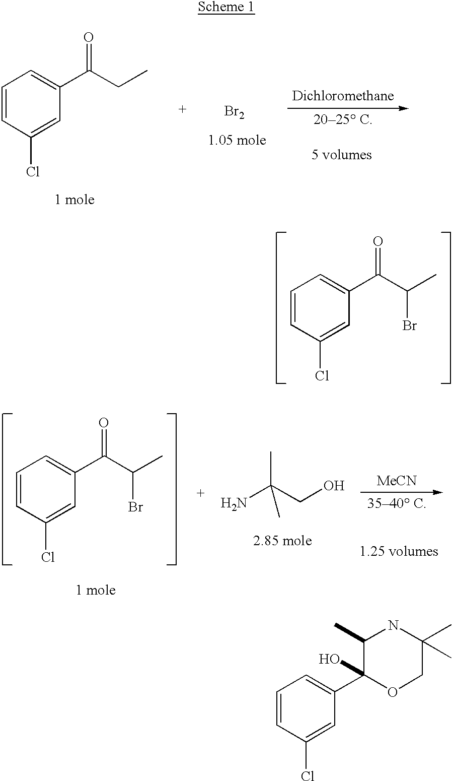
C1=CC(Cl)=CC(C(CC)=O)=C1.[Br2].C1=CC(Cl)=CC(C(C(C)Br)=O)=C1.C1=CC(Cl)=CC(C(C(C)Br)=O)=C1.NC(CO)(C)C.C1=CC(Cl)=CC(C2(O)OCC(C)(C)NC2C)=C1
